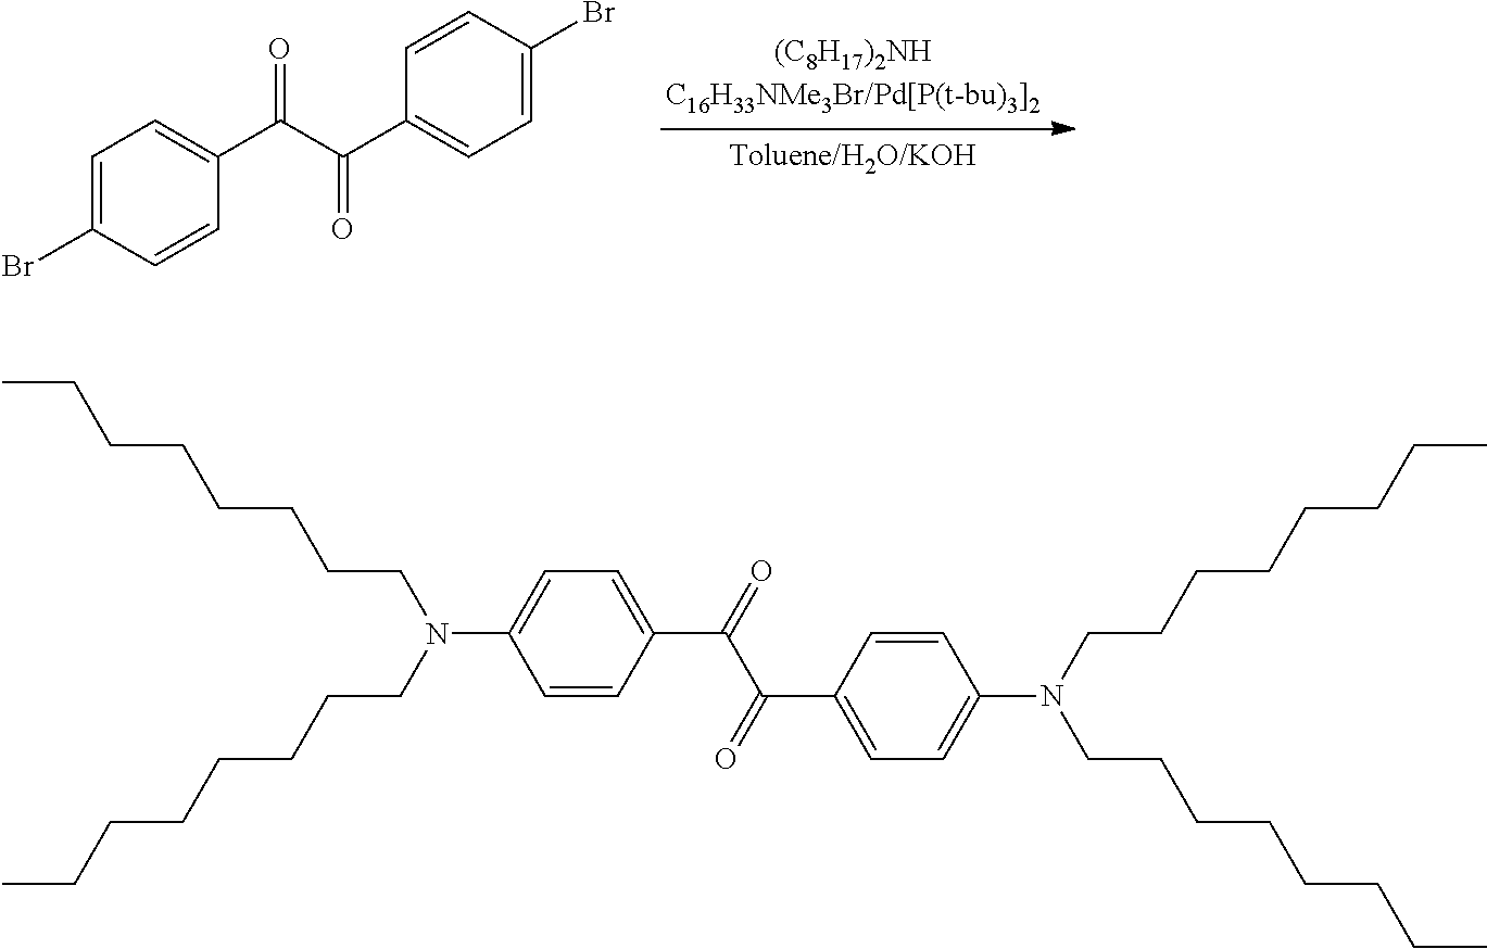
C1=C(Br)C=CC(C(C(C2=CC=C(Br)C=C2)=O)=O)=C1.C1=CC(C(=O)C(=O)C2=CC=C(N(CCCCCCCC)CCCCCCCC)C=C2)=CC=C1N(CCCCCCCC)CCCCCCCC
